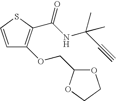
C1=CSC(C(NC(C#C)(C)C)=O)=C1OCC1OCCO1
